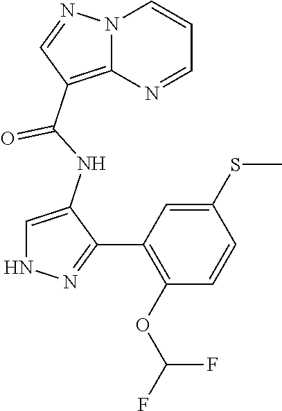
C1(NC(C2=C3N(N=C2)C=CC=N3)=O)=CNN=C1C1=C(OC(F)F)C=CC(SC)=C1
